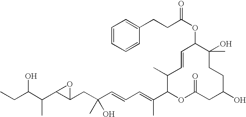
CCC(C(C1C(CC(C=CC=C(C2OC(=O)CC(O)CCC(O)(C)C(OC(CCC3=CC=CC=C3)=O)C=CC2C)C)(O)C)O1)C)O
